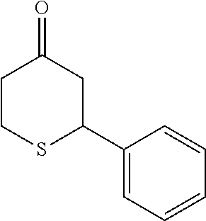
C1(C2CC(=O)CCS2)=CC=CC=C1
